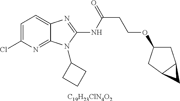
[C19H23ClN4O2].C1=C(Cl)N=C2C(=C1)N=C(NC(CCOC1CC3C(C1)C3)=O)N2C1CCC1
